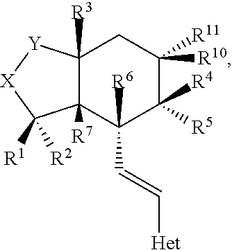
C12([R3])C([R7])(C([R6])(C=C[Het])C([R4])([R5])C([R10])([R11])C1)C([R1])([R2])[X][Y]2
